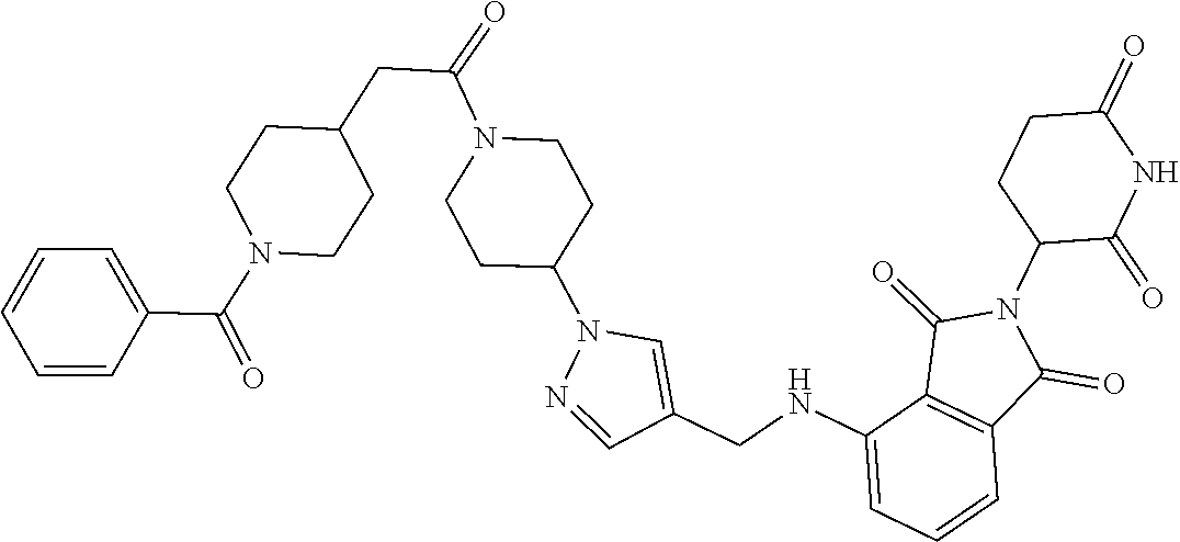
C1(NCC2=CN(C3CCN(C(CC4CCN(C(C5=CC=CC=C5)=O)CC4)=O)CC3)N=C2)=CC=CC2=C1C(=O)N(C1C(=O)NC(=O)CC1)C2=O
